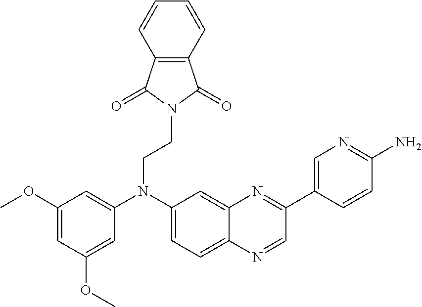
C1=C(N(C2=CC=C3C(=C2)N=C(C2=CN=C(N)C=C2)C=N3)CCN2C(=O)C3=C(C2=O)C=CC=C3)C=C(OC)C=C1OC
